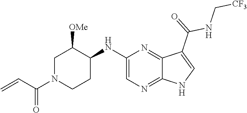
C1N(C(C=C)=O)CCC(NC2=CN=C3C(=N2)C(C(=O)NC[CF3])=CN3)C1[OMe]
